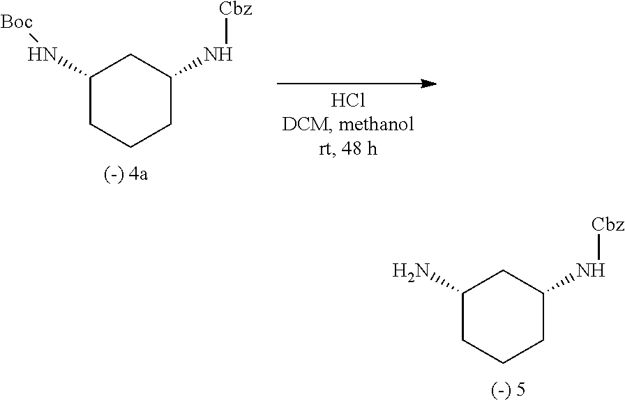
C1(N)CCCC(N[Cbz])C1.C1(N[Boc])CCCC(N[Cbz])C1
